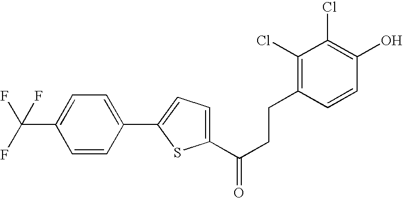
C1(C(CCC2=C(Cl)C(Cl)=C(O)C=C2)=O)=CC=C(C2=CC=C(C(F)(F)F)C=C2)S1
